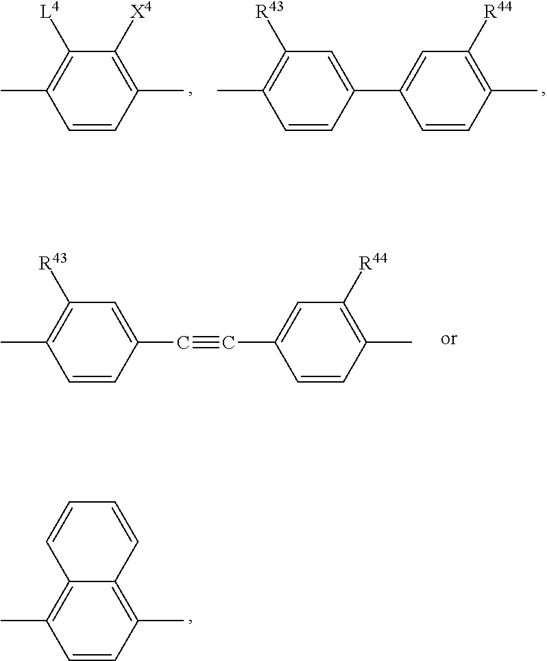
C1=CC(C)=C([X4])C([L4])=C1C.C1=CC(C)=C([R44])C=C1C1=CC([R43])=C(C)C=C1.C1=CC(C)=C([R44])C=C1C#CC1=CC([R43])=C(C)C=C1.C1=CC(C)=C2C(=C1C)C=CC=C2
